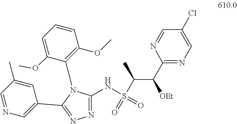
N(S(C(C(C1=NC=C(Cl)C=N1)[OEt])C)(=O)=O)C1=NN=C(C2=CN=CC(C)=C2)N1C1=C(OC)C=CC=C1OC
